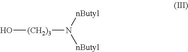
[(CH2)3](N([nButyl])[nButyl])O
